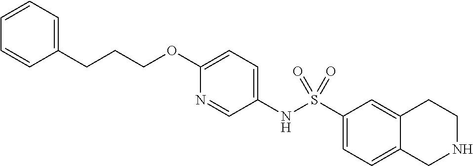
C1(NS(C2=CC=C3C(=C2)CCNC3)(=O)=O)=CC=C(OCCCC2=CC=CC=C2)N=C1
